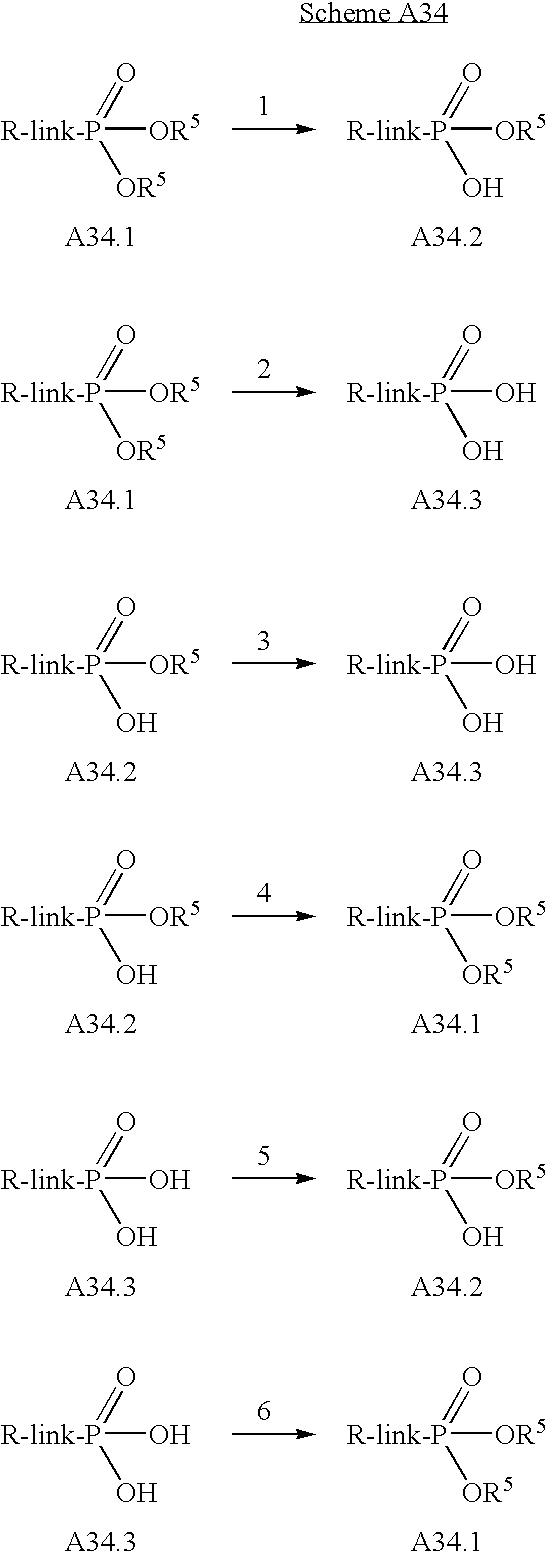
[R-link-P]([OR5])(=O)[OR5].[R-link-P]([OR5])(=O)O.[R-link-P]([OR5])(=O)[OR5].[R-link-P](O)(=O)O.[R-link-P]([OR5])(=O)O.[R-link-P](O)(=O)O.[R-link-P]([OR5])(=O)O.[R-link-P]([OR5])(=O)[OR5].[R-link-P](O)(=O)O.[R-link-P]([OR5])(=O)O.[R-link-P](O)(=O)O.[R-link-P]([OR5])(=O)[OR5]
